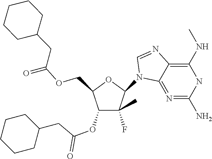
C1(N2C3=N=C(N)NC(NC)=C3N=C2)C(F)(C)C(OC(CC2CCCCC2)=O)C(COC(=O)CC2CCCCC2)O1
